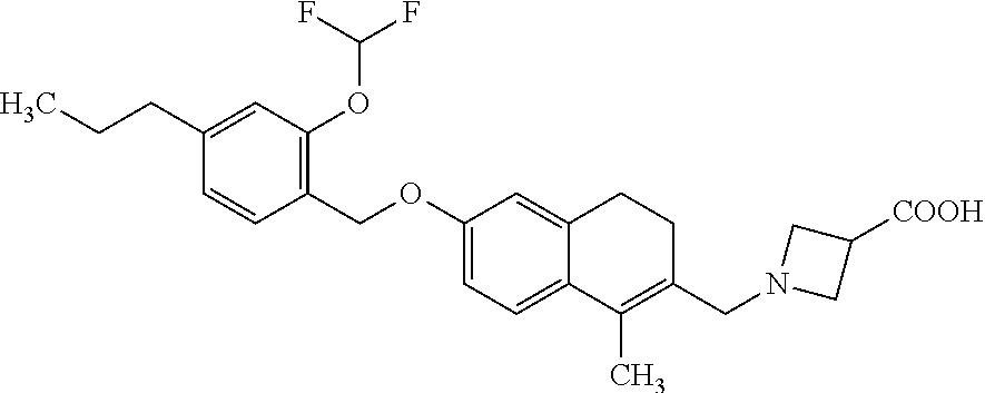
C1(CCC)=CC(OC(F)F)=C(COC2=CC=C3C(=C2)CCC(CN2CC([COOH])C2)=C3C)C=C1
